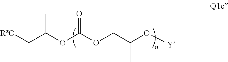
[RxO]CC(OC(OCC(O[Y])C)=O)C
